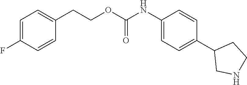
C1(NC(OCCC2=CC=C(F)C=C2)=O)=CC=C(C2CNCC2)C=C1
